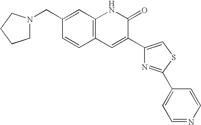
C1CCN(CC2=CC3=C(C=C2)C=C(C2=CSC(C4=CC=NC=C4)=N2)C(=O)N3)C1
